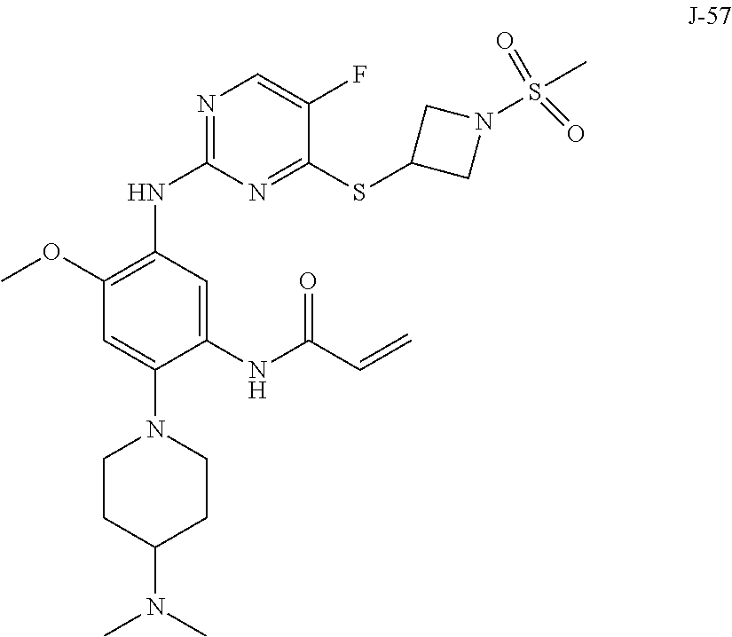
C1(OC)=C(NC2=NC=C(F)C(SC3CN(S(C)(=O)=O)C3)=N2)C=C(NC(C=C)=O)C(N2CCC(N(C)C)CC2)=C1
